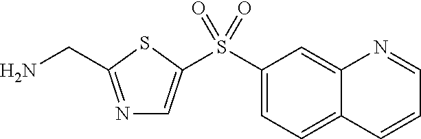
N1=C(CN)SC(S(C2=CC=C3C(=C2)N=CC=C3)(=O)=O)=C1
